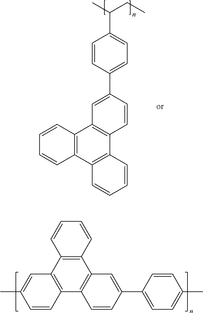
C12=C(C3=C(C4=C1C=C(C1=CC=C(C(C)CC)C=C1)C=C4)C=CC=C3)C=CC=C2.C12=C(C3=C(C4=C1C=C(C1=CC=C(C)C=C1)C=C4)C=CC(C)=C3)C=CC=C2
